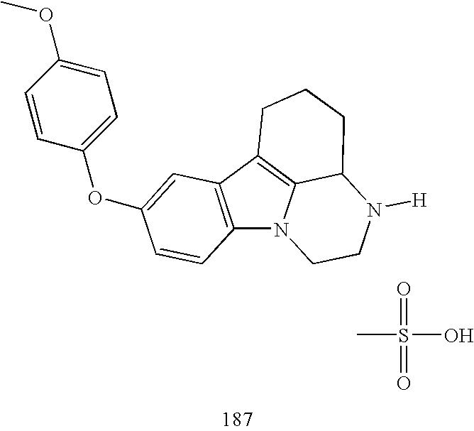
C12=C(C3=C4N1CCN([H])C4CCC3)C=C(OC1=CC=C(OC)C=C1)C=C2.CS(=O)(=O)O
